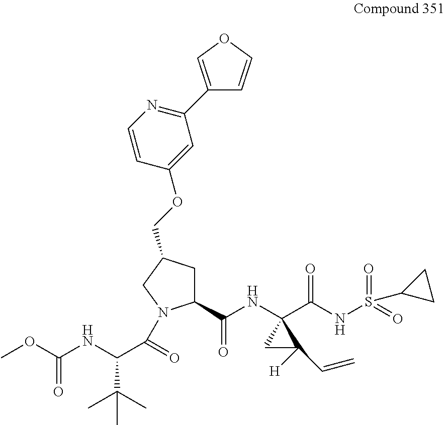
C1(C(NC2(C(NS(=O)(=O)C3CC3)=O)CC2([H])C=C)=O)CC(COC2=CC(C3=COC=C3)=NC=C2)CN1C(C(NC(OC)=O)C(C)(C)C)=O
